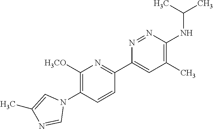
C1([H3CO])=C(N2C=C(C)N=C2)C=CC(C2=CC(C)=C(NC(C)C)N=N2)=N1
